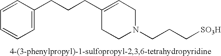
C1=CC=CC=C1CCCC1=CCN(CCC[SO3H])CC1
